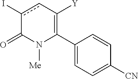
C1(C2=C([Y])cc(I)C(=O)N2[Me])=CC=C([CN])C=C1
